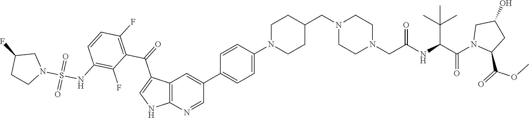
C(NC(C(C)(C)C)C(N1C(C(=O)OC)CC(O)C1)=O)(CN1CCN(CC2CCN(C3=CC=C(C4=CC5=C(N=C4)NC=C5C(=O)C4=C(F)C=CC(NS(N5CC(F)CC5)(=O)=O)=C4F)C=C3)CC2)CC1)=O
